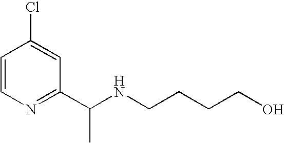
C1=CN=C(C(NCCCCO)C)C=C1Cl
